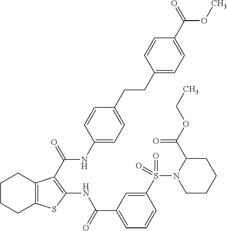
C1CCC2=C(C1)C(C(=O)NC1=CC=C(CCC3=CC=C(C(=O)OC)C=C3)C=C1)=C(NC(C1=CC=CC(S(N3CCCCC3C(OCC)=O)(=O)=O)=C1)=O)S2
